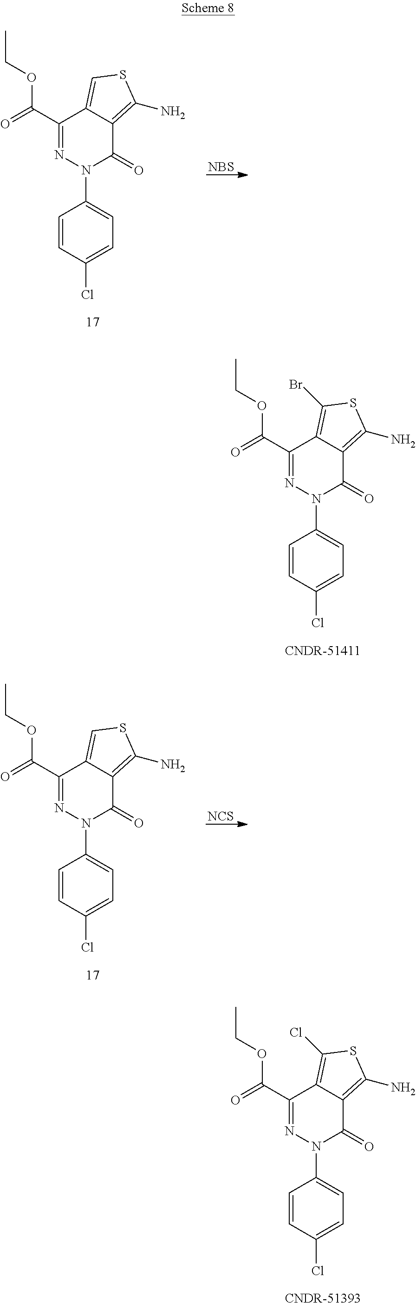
C1=C(Cl)C=CC(N2C(=O)C3=C(N)SC=C3C(C(=O)OCC)=N2)=C1.[NBS].C1=C(Cl)C=CC(N2C(=O)C3=C(N)SC(Br)=C3C(C(=O)OCC)=N2)=C1.[CNDR-51411].[NCS].C1=C(Cl)C=CC(N2C(=O)C3=C(N)SC=C3C(C(=O)OCC)=N2)=C1.C1=C(Cl)C=CC(N2C(=O)C3=C(N)SC(Cl)=C3C(C(=O)OCC)=N2)=C1.[CNDR-51393]
